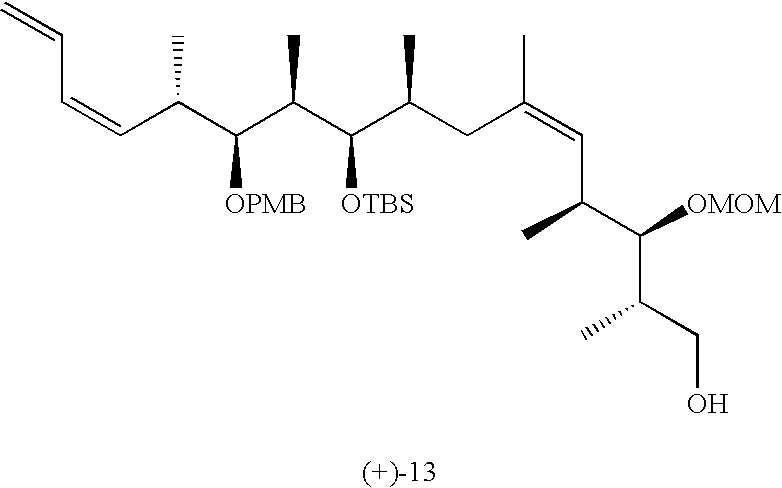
C(C(C(C(C(C(CC(=CC(C(C(CO)C)[OMOM])C)C)C)[OTBS])C)[OPMB])C)=CC=C
